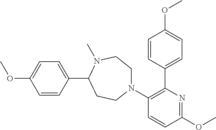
C1=CC(C2N(C)CCN(C3=C(C4=CC=C(OC)C=C4)N=C(OC)C=C3)CC2)=CC=C1OC
